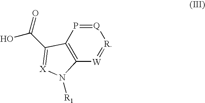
C12=C([W]=[R][Q]=P1)N([R1])[X]=C2C(=O)O
